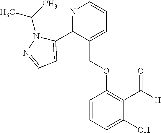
C1=CC=C(O)C(C(=O)[H])=C1OCC1=CC=CN=C1C1=CC=NN1C(C)C
